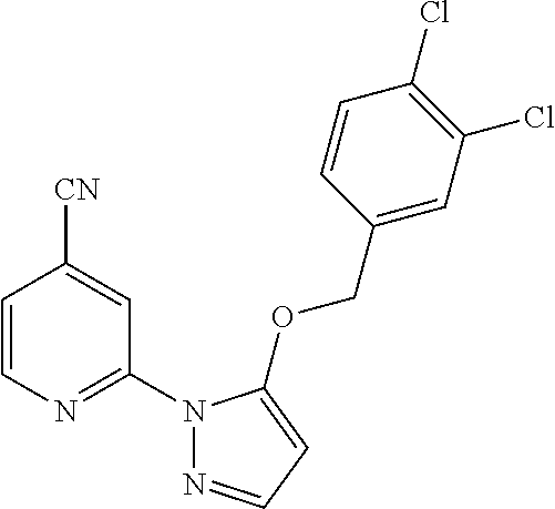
C1=CN=C(N2N=CC=C2OCC2=CC(Cl)=C(Cl)C=C2)C=C1[CN]
